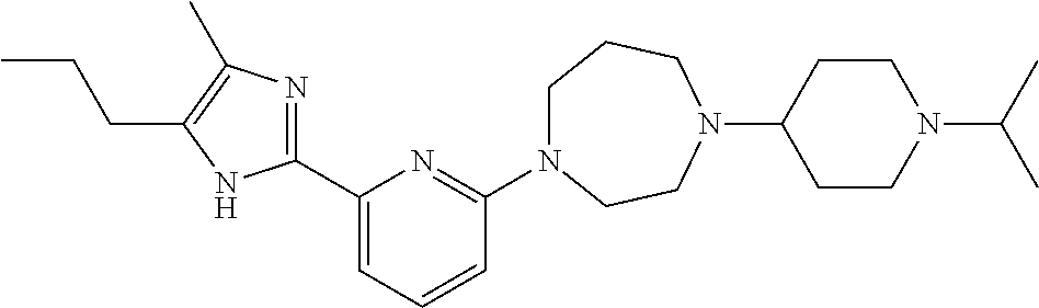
C1N(C2=NC(C3=NC(C)=C(CCC)N3)=CC=C2)CCN(C2CCN(C(C)C)CC2)CC1
